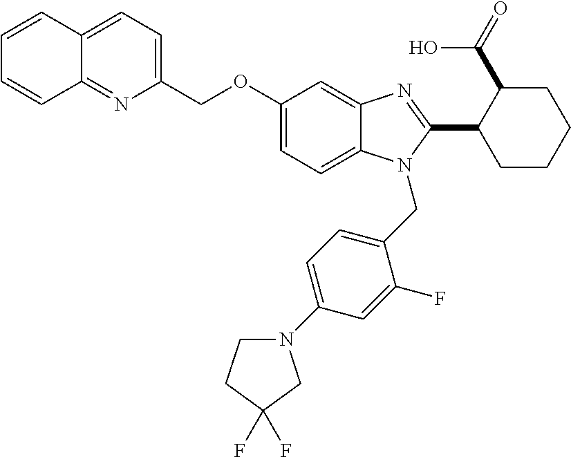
C12=NC(COC3=CC=C4C(=C3)N=C(C3CCCCC3C(=O)O)N4CC3=CC=C(N4CCC(F)(F)C4)C=C3F)=CC=C1C=CC=C2
